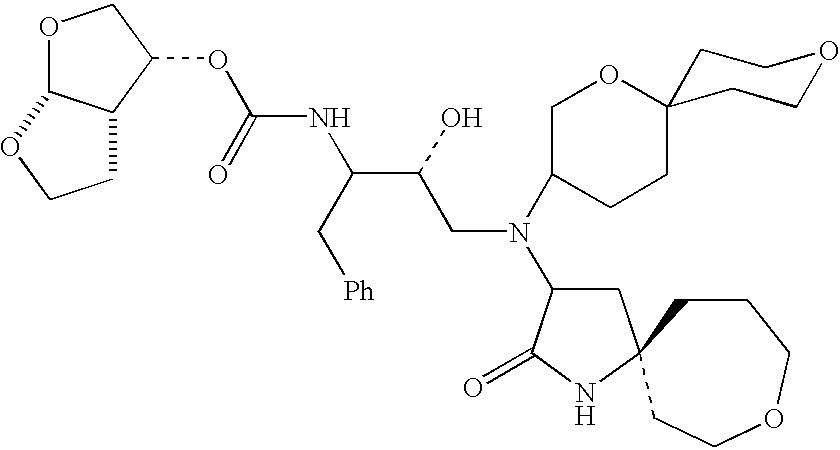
O(C1COC2C1CCO2)C(NC(C(CN(C1CCC2(OC1)CCOCC2)C1CC2(NC1=O)CCCOCC2)O)C[Ph])=O
